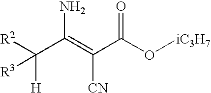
[R2]C(C(=C(C(O[iC3H7])=O)[CN])N)([H])[R3]
